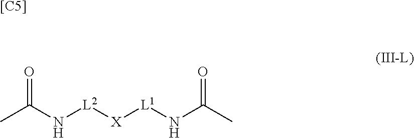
[X]([L2]NC(=O)C)[L1]NC(=O)C.[[C5]]
